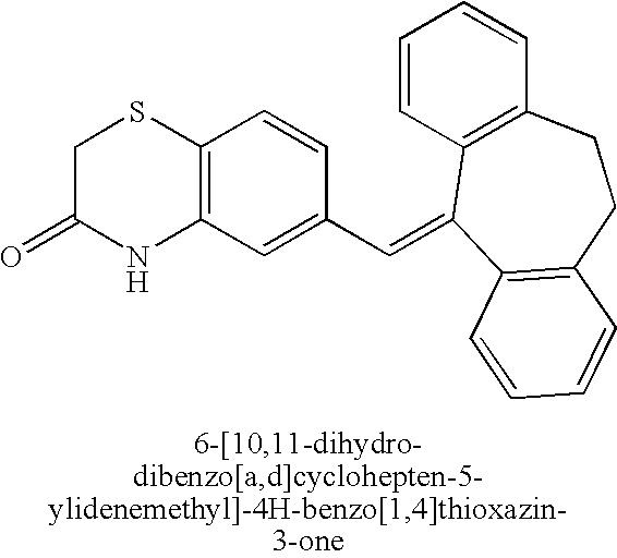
C1C(=O)NC2=C(S1)C=CC(C=C1C3=C(C=CC=C3)CCC3=C1C=CC=C3)=C2
